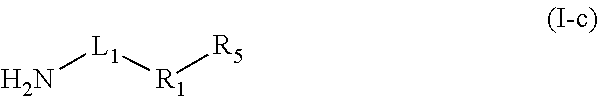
N[L1][R1][R5]
